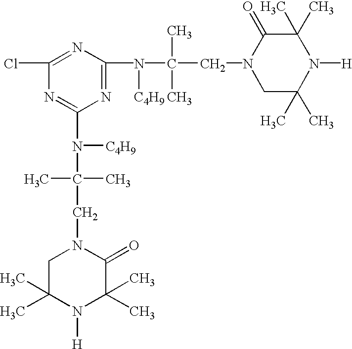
N1=C(N([C4H9])C(C)(C)CN2CC(C)(C)N([H])C(C)(C)C2=O)N=C(Cl)N=C1N([C4H9])C(C)(C)CN1CC(C)(C)N([H])C(C)(C)C1=O
